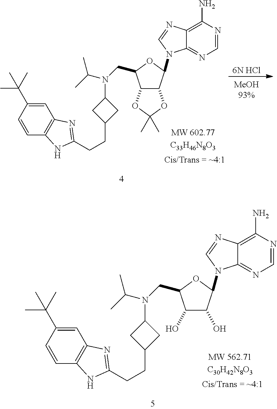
C12C(C(N3C4=NC=NC(N)=C4N=C3)OC1CN(C(C)C)C1CC(CCC3=NC4=C(C=CC(C(C)(C)C)=C4)N3)C1)OC(C)(C)O2.[6N HCl].C1(O)C(O)C(N2C3=NC=NC(N)=C3N=C2)OC1CN(C(C)C)C1CC(CCC2=NC3=C(C=CC(C(C)(C)C)=C3)N2)C1
